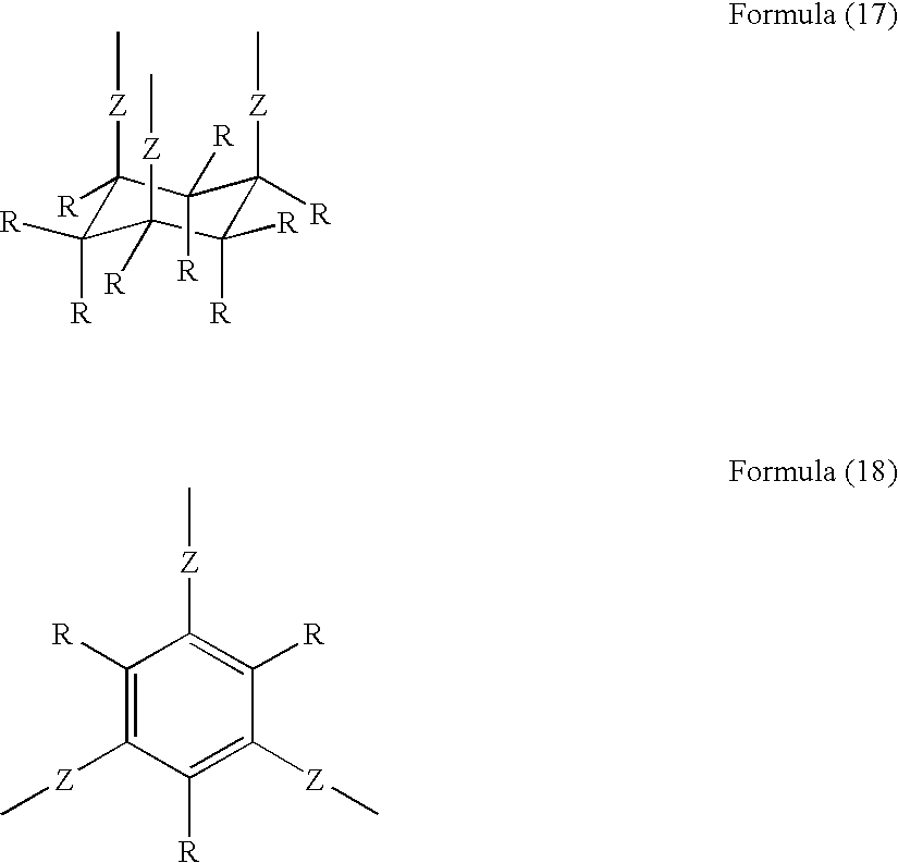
C1([Z]C)([R])C([R])([R])C([R])([Z]C)C([R])([R])C([Z]C)([R])C1([R])[R].C1([R])=C([Z]C)C([R])=C([Z]C)C([R])=C1[Z]C
